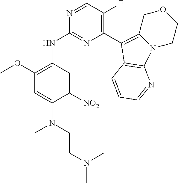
N12CCOCC1=C(C1=C(F)C=NC(NC3=C(OC)C=C(N(CCN(C)C)C)C([NO2])=C3)=N1)C1=C2N=CC=C1
